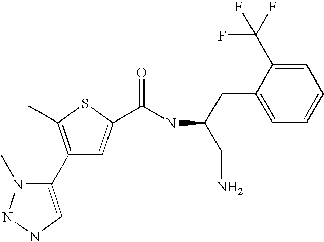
C1(C2=CNNN2C)=C(C)SC(C(NC(CN)CC2=CC=CC=C2C(F)(F)F)=O)=C1
